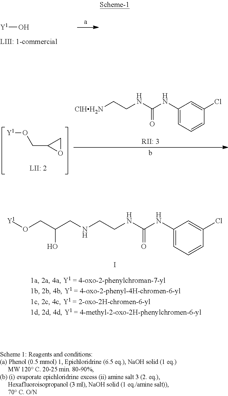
[Y1]OCC(CNCCNC(NC1=CC=CC(Cl)=C1)=O)O.I.[Y1]O.C(CNC(NC1=CC=CC(Cl)=C1)=O)[ClHH2N].[Y1]OCC1OC1
